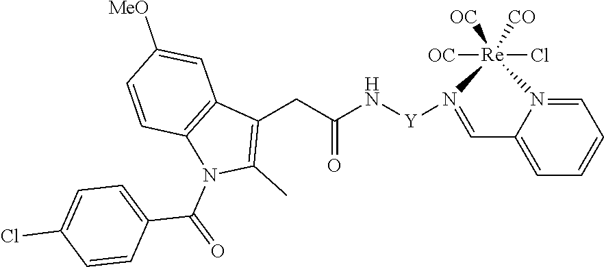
C1(C(N2C3=C(C=C([MeO])C=C3)C(CC(N[Y]N3=CC4=CC=CC=N4[Re]3([OC])(Cl)([OC])[CO])=O)=C2C)=O)=CC=C(Cl)C=C1
